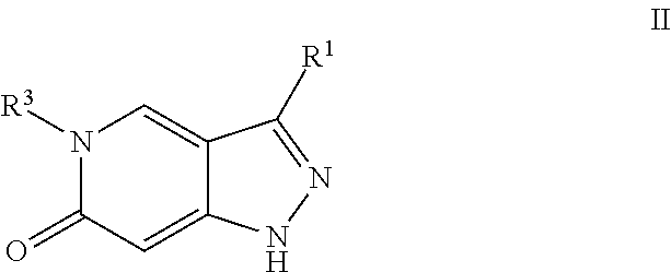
N1([R3])C(=O)C=C2C(=C1)C([R1])=NN2
